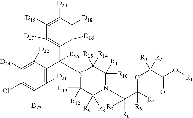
C1([D24])=C([D22])C(C(C2=C([D17])C([D19])=C([D20])C([D18])=C2[D16])([R25])N2C([R13])([R12])C([R9])([R8])N(C(C([R4])(OC([R2])([R3])C(O[R1])=O)[R5])([R6])[R7])C([R10])([R11])C2([R15])[R14])=C([D21])C([D23])=C1Cl
